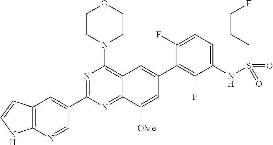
C12=NC(C3=CC4=C(N=C3)NC=C4)=NC(N3CCOCC3)=C1C=C(C1=C(F)C(NS(CCCF)(=O)=O)=CC=C1F)C=C2[OMe]
